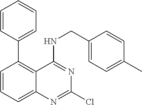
C1(C2=C3C(=CC=C2)N=C(Cl)N=C3NCC2=CC=C(C)C=C2)=CC=CC=C1
